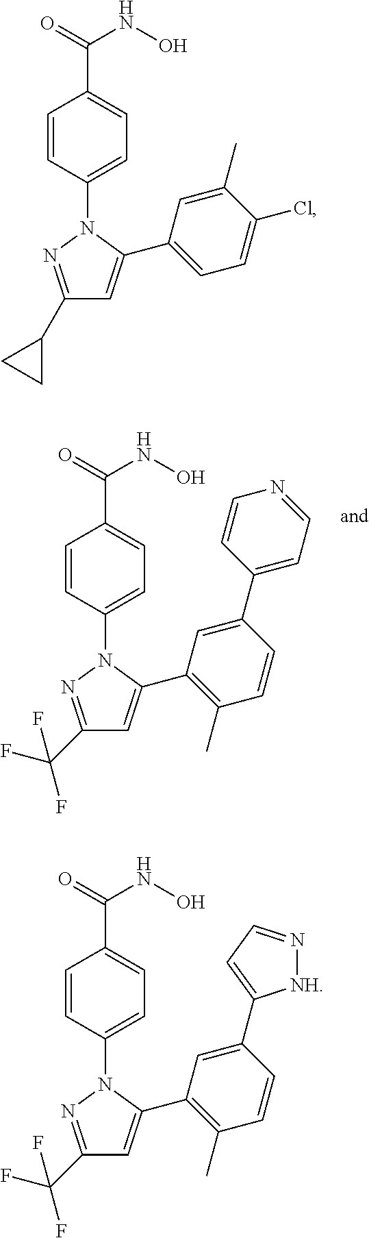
C1=C(N2N=C(C3CC3)C=C2C2=CC=C(Cl)C(C)=C2)C=CC(C(=O)NO)=C1.C1=C(N2N=C(C(F)(F)F)C=C2C2=C(C)C=CC(C3=CC=N[NH]3)=C2)C=CC(C(NO)=O)=C1.C1=C(N2N=C(C(F)(F)F)C=C2C2=C(C)C=CC(C3=CC=NC=C3)=C2)C=CC(C(=O)NO)=C1
